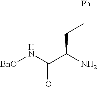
N(C(C(N)CC[Ph])=O)[BnO]
